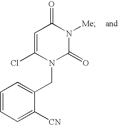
C1=C(Cl)N(CC2=CC=CC=C2[CN])C(=O)N([Me])C1=O
